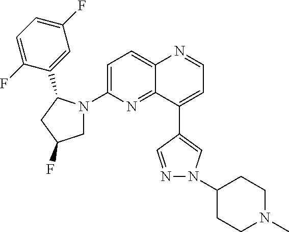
C12=CC=C(N3CC(F)CC3C3=CC(F)=CC=C3F)N=C1C(C1=CN(C3CCN(C)CC3)N=C1)=CC=N2
